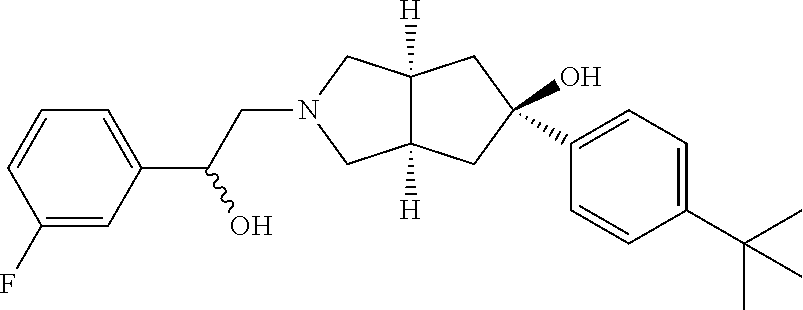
C12([H])C([H])(CC(O)(C3=CC=C(C(C)(C)C)C=C3)C1)CN(CC(C1=CC=CC(F)=C1)O)C2
